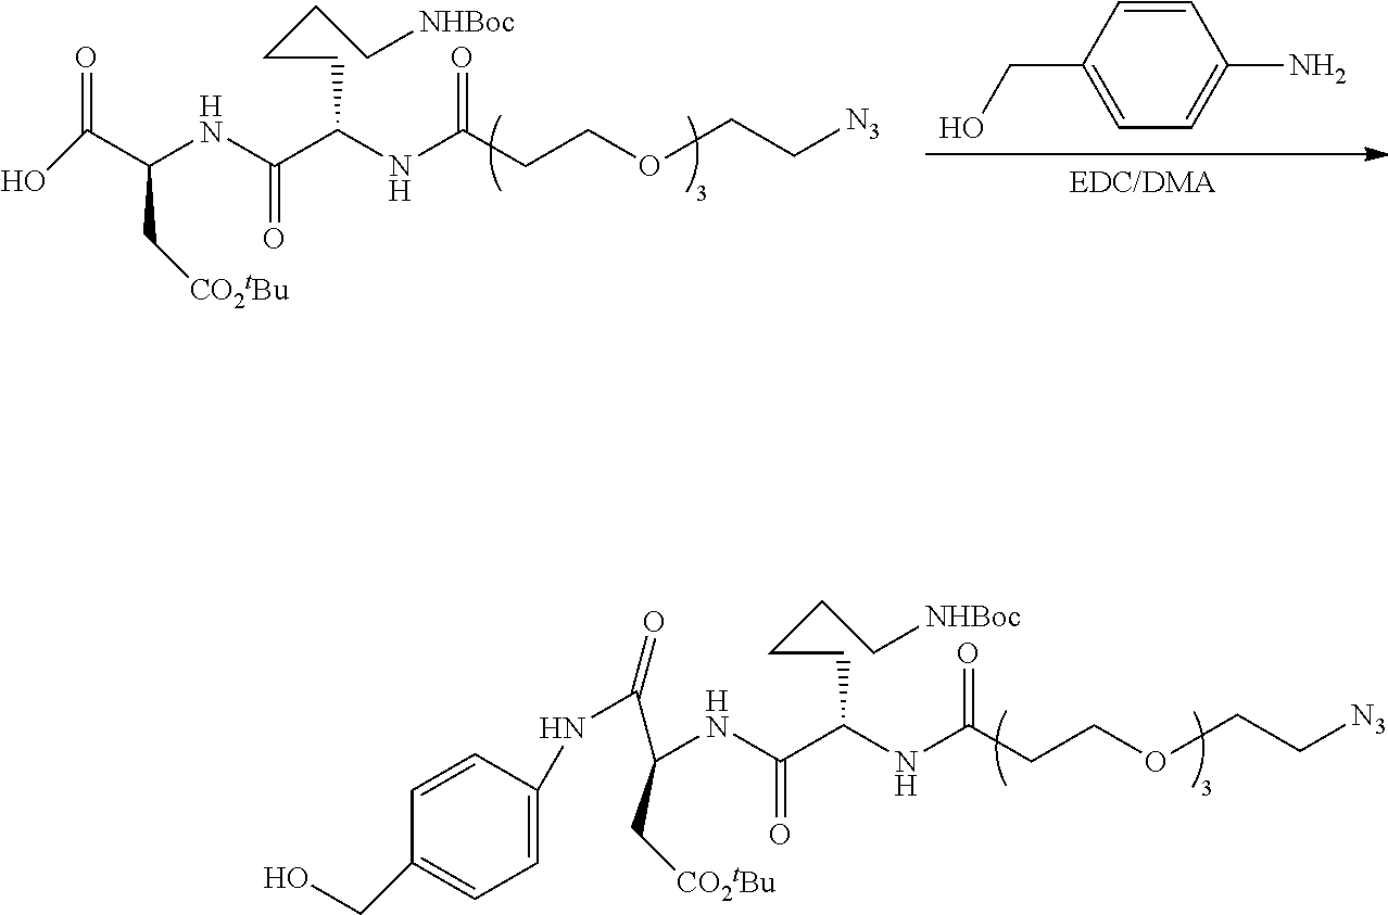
C(NC(C(NC(CCOCC[N3])=O)CCCC[NHBoc])=O)(C[CO2tBu])C(=O)NC1=CC=C(CO)C=C1.OC(C(NC(C(NC(CCOCC[N3])=O)CCCC[NHBoc])=O)C[CO2tBu])=O.[EDC/DMA].C1=CC(CO)=CC=C1N
